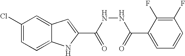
C12=CC=C(Cl)C=C1C=C(C(NNC(=O)C1=CC=CC(F)=C1F)=O)N2
